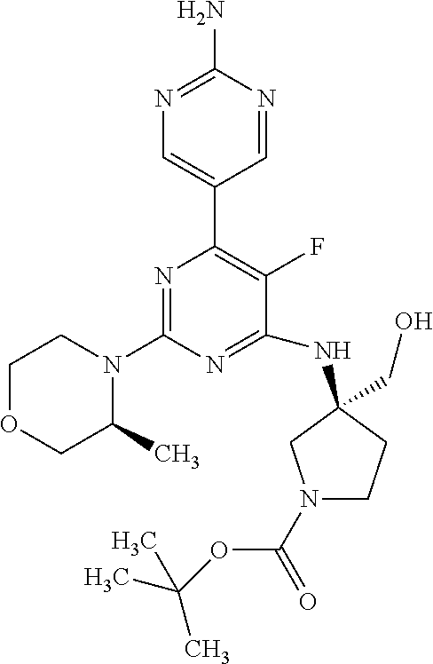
N1=C(N)N=CC(C2=C(F)C(NC3(CO)CCN(C(=O)OC(C)(C)C)C3)=NC(N3CCOCC3C)=N2)=C1
